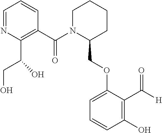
C1(C(N2C(COC3=CC=CC(O)=C3C([H])=O)CCCC2)=O)=C(C(CO)O)N=CC=C1
